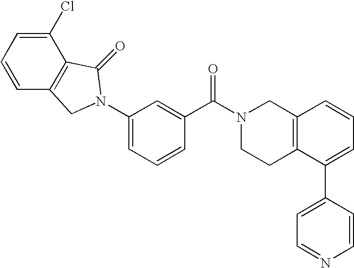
C1(Cl)=CC=CC2=C1C(=O)N(C1=CC=CC(C(N3CCC4=C(C3)C=CC=C4C3=CC=NC=C3)=O)=C1)C2
